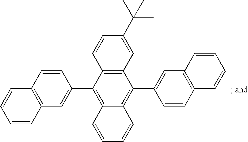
C12=C(C(C3=CC4=C(C=C3)C=CC=C4)=C3C(=C1C1=CC4=C(C=C1)C=CC=C4)C=CC=C3)C=CC(C(C)(C)C)=C2
